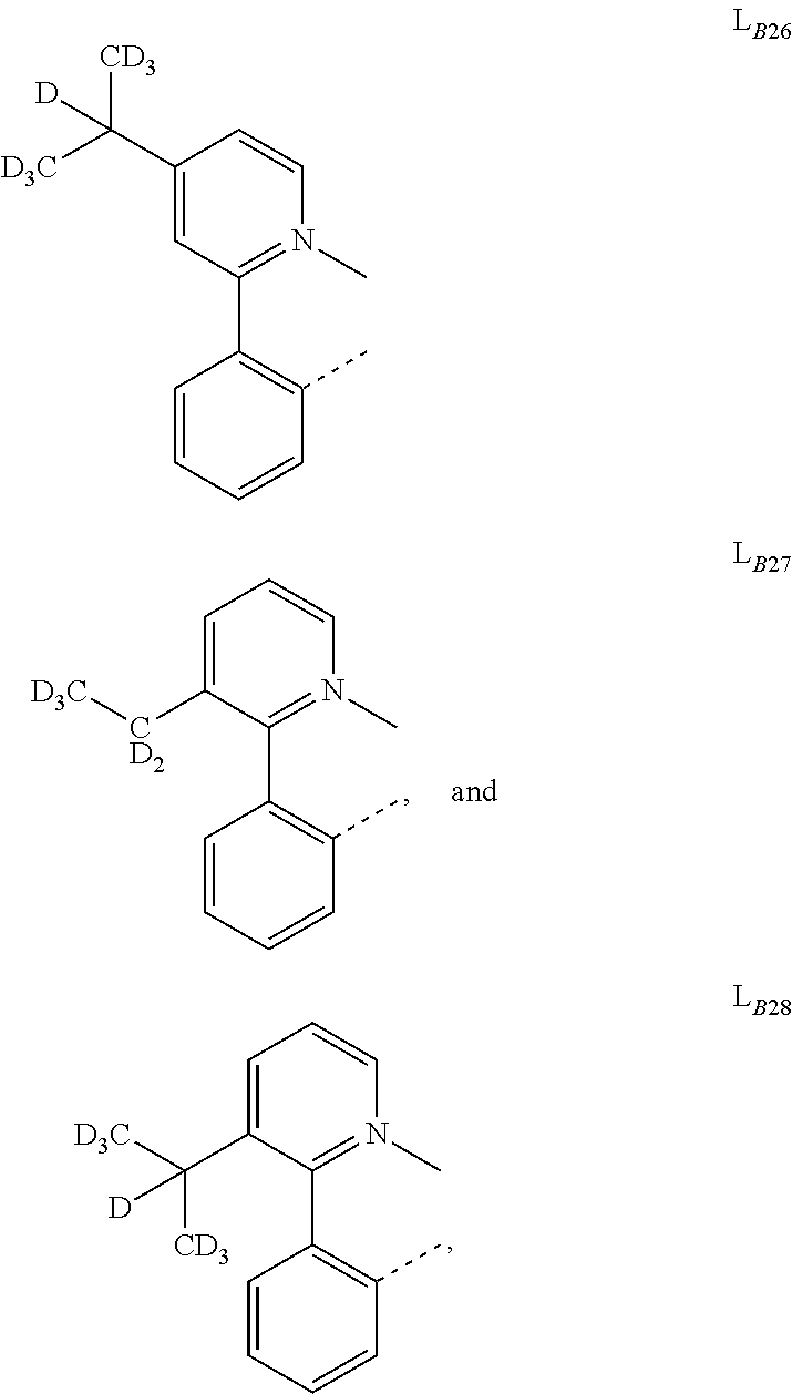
C1(C([D3C])([CD3])[D])=CC(C2=C(C)C=CC=C2)=N(C)C=C1.C1=C([CD2][D3C])C(C2=C(C)C=CC=C2)=N(C)C=C1.C1=C(C([D3C])([CD3])[D])C(C2=C(C)C=CC=C2)=N(C)C=C1
